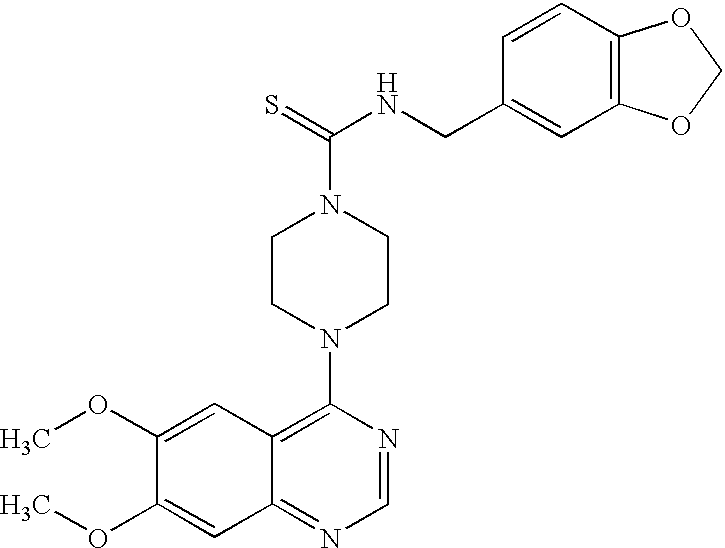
C1(OC)=CC2=C(N3CCN(C(=S)NCC4=CC5=C(C=C4)OCO5)CC3)N=CN=C2C=C1OC
